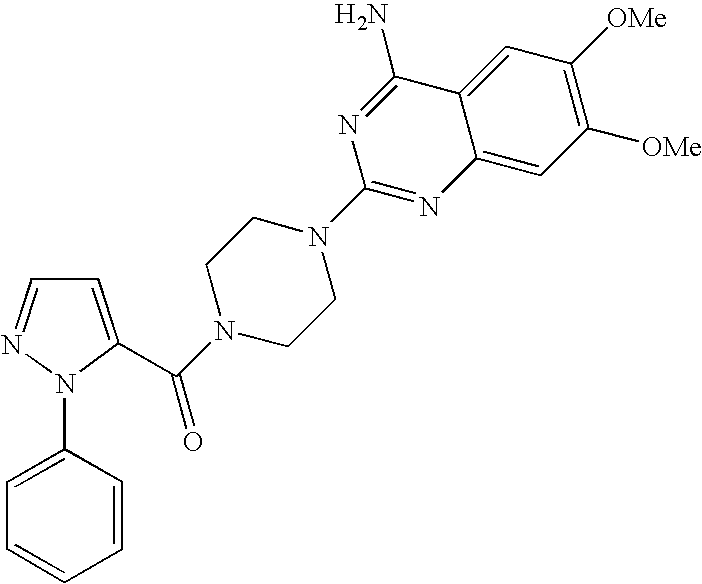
C1=C(N2C(C(N3CCN(C4=NC5=CC([OMe])=C([OMe])C=C5C(N)=N4)CC3)=O)=CC=N2)C=CC=C1
